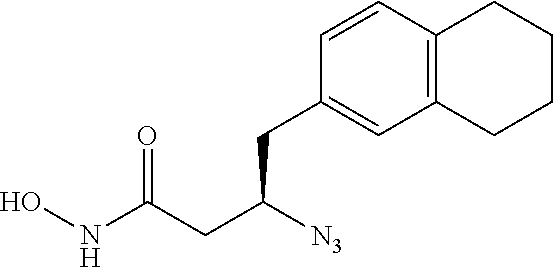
C12=C(CCCC1)C=C(CC(CC(=O)NO)[N3])C=C2
